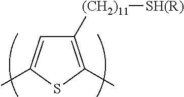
C1([(CH2)11][SH(R)])=C(C)SC(C)=C1
